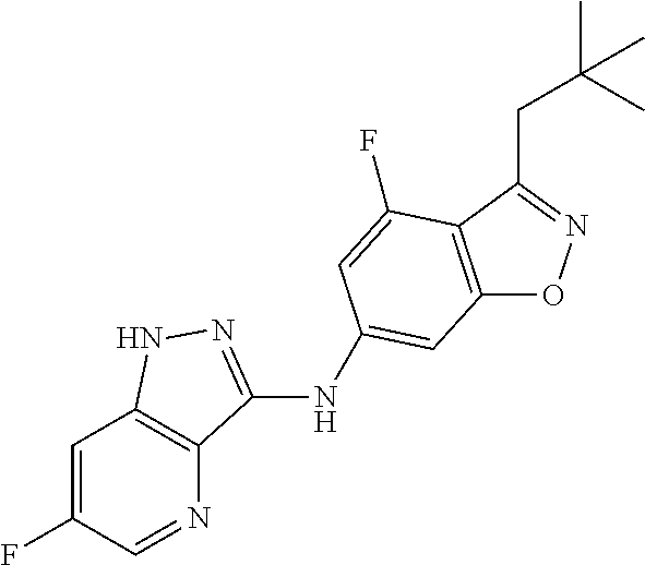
C12=C(C(CC(C)(C)C)=NO1)C(F)=CC(NC1=NNC3=C1N=CC(F)=C3)=C2
